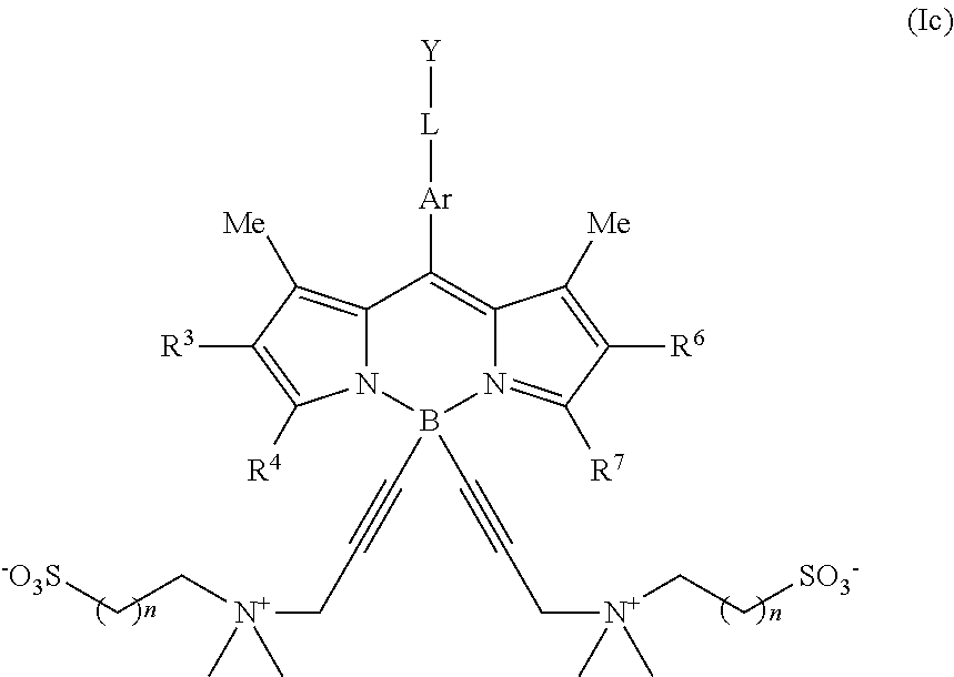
C12=C([Me])C([R3])=C([R4])N1B(C#CC[N+](CC[-O3S])(C)C)(C#CC[N+](CC[SO3-])(C)C)N1=C([R7])C([R6])=C([Me])C1=C2[Ar][L][Y]
